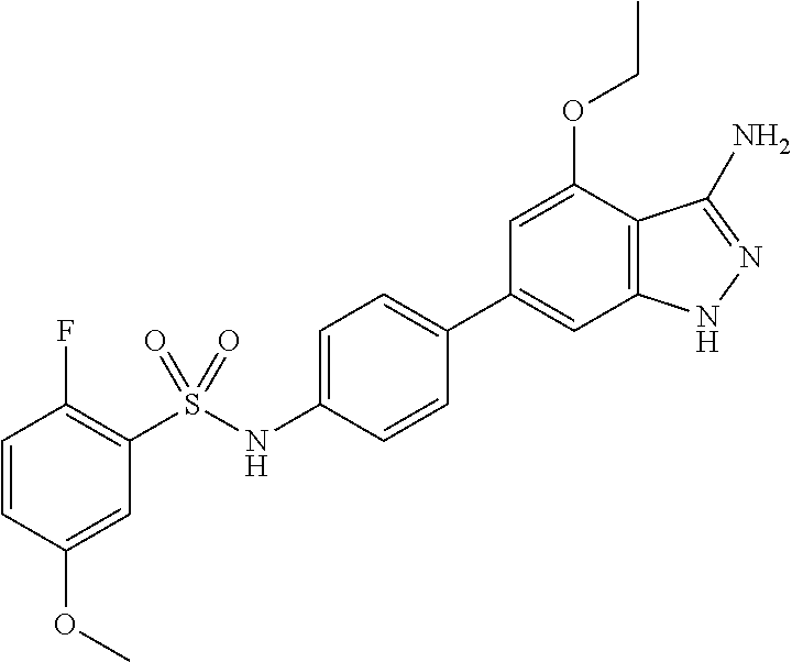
C1=CC(OC)=CC(S(NC2=CC=C(C3=CC4=C(C(OCC)=C3)C(N)=NN4)C=C2)(=O)=O)=C1F
